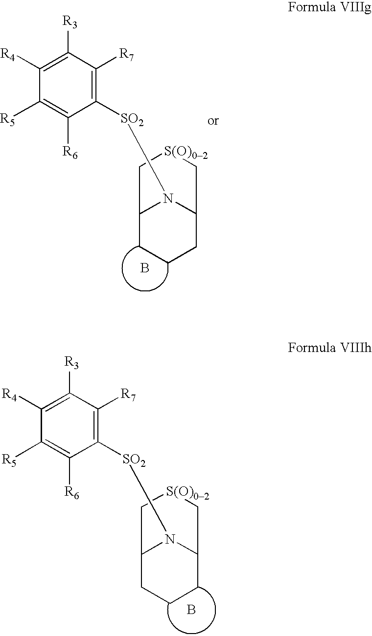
C1([R4])=C([R3])C([R7])=C([SO2]N2C3CCCC2C[S(O)02]C3)C([R6])=C1[R5].B.C1([R4])=C([R3])C([R7])=C([SO2]N2C3CCCC2C[S(O)02]C3)C([R6])=C1[R5].B
